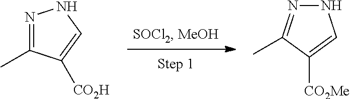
N1=C(C)C([CO2H])=CN1.N1N=C(C)C([CO2Me])=C1
